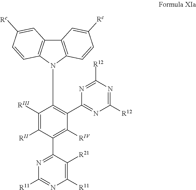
C12=C(N(C3=C(C4=NC([R12])=NC([R12])=N4)C([RIV])=C(C4=NC([R11])=NC([R11])=C4[R21])C([RII])=C3[RIII])C3=C1C=C([Rc])C=C3)C=CC([Rc])=C2
